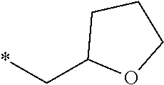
C1C(C*)OCC1
